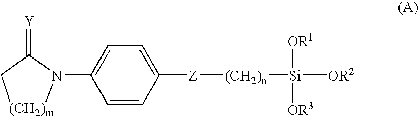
C1(N2[(CH2)m]CC2=[Y])=CC=C([Z][(CH2)n][Si]([OR2])([OR1])[OR3])C=C1
